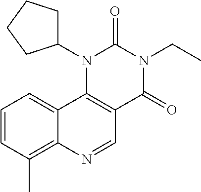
C1=CC(C)=C2C(=C1)C1=C(C=N2)C(=O)N(CC)C(=O)N1C1CCCC1
